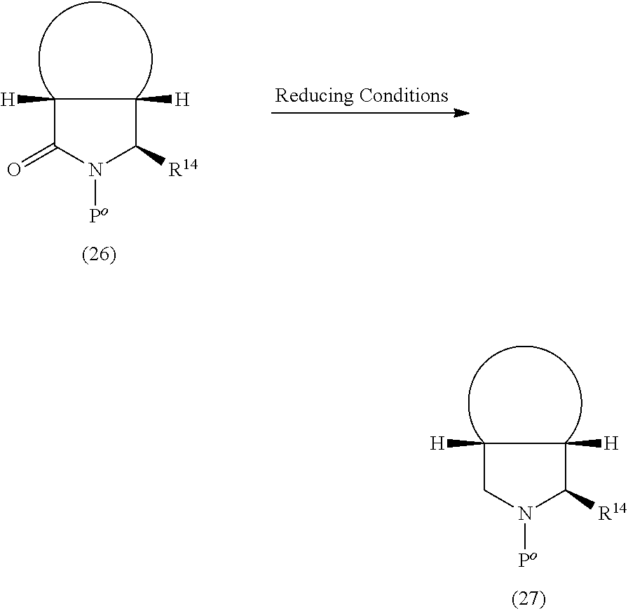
C1([H])CN([Po])C([R14])C1[H].C1([H])C(=O)N([Po])C([R14])C1[H]
